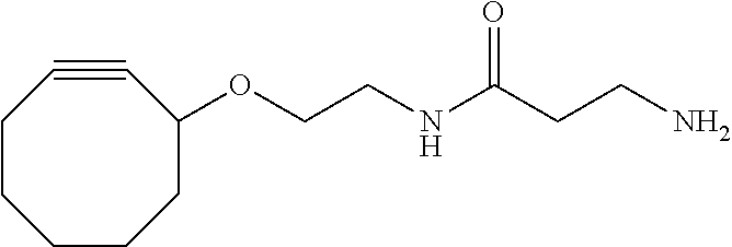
NCCC(NCCOC1C#CCCCCC1)=O
